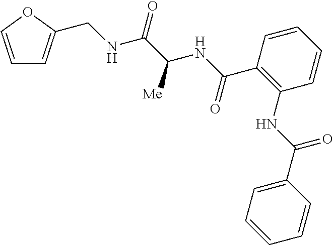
C1=COC(CNC(C(NC(C2=C(NC(=O)C3=CC=CC=C3)C=CC=C2)=O)[Me])=O)=C1
